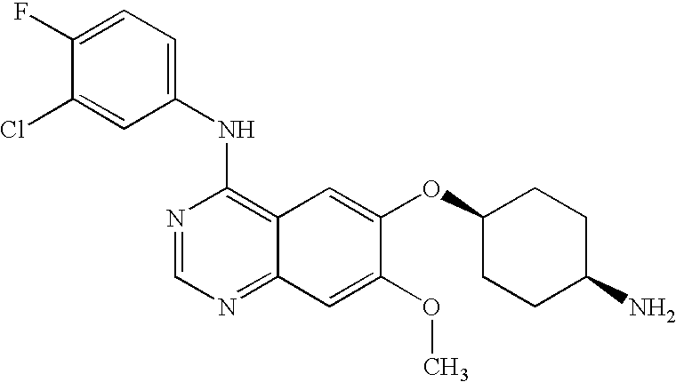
N1=CN=C2C(=C1NC1=CC=C(F)C(Cl)=C1)C=C(OC1CCC(N)CC1)C(OC)=C2
